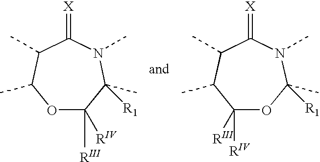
O1C([RIV])([RIII])C(C)([R1])N(C)C(=[X])C(C)C1C.C1([RIV])([RIII])OC(C)([R1])N(C)C(=[X])C(C)C1C
